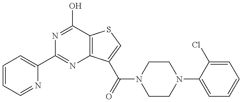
C1(C2=NC3=C(C(O)=N2)SC=C3C(=O)N2CCN(C3=CC=CC=C3Cl)CC2)=CC=CC=N1
